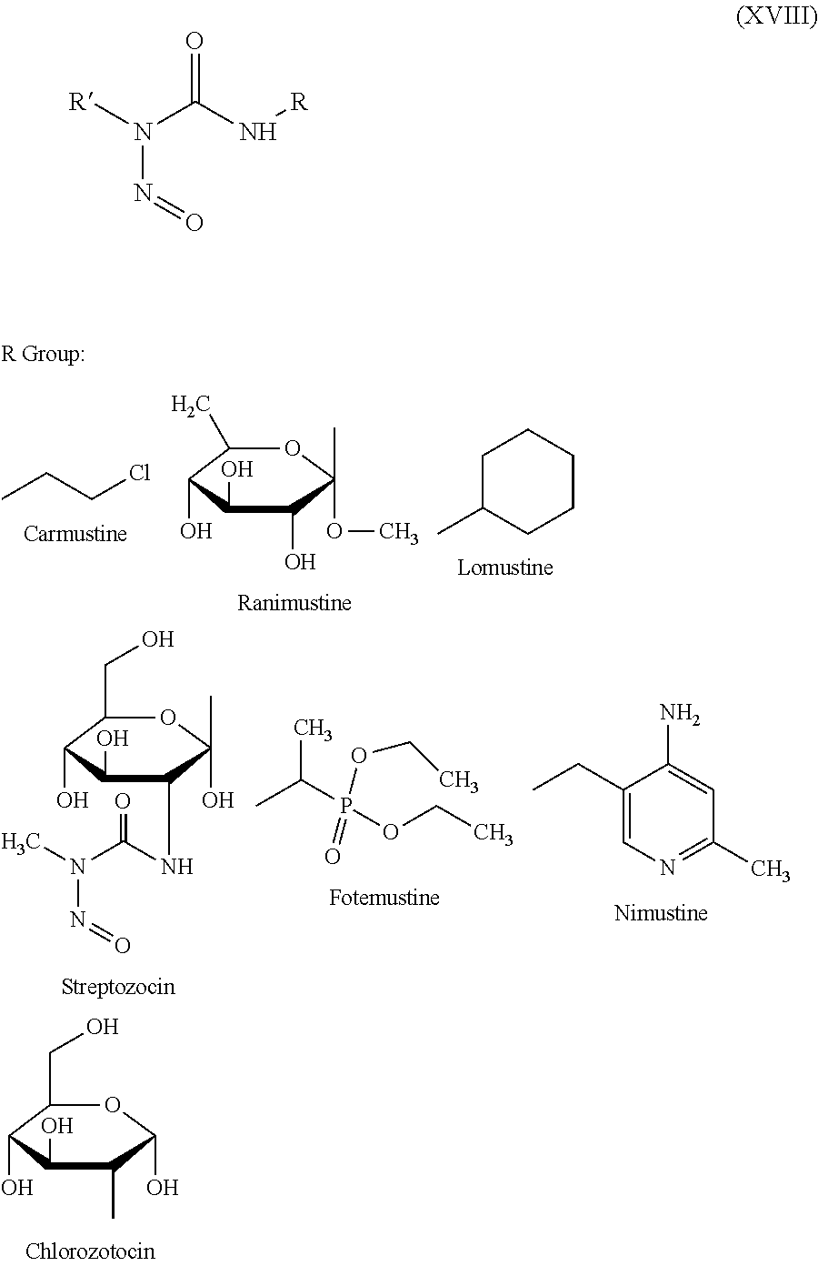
C1(O)C(O)C(C)C(O)OC1CO.CCCCl.C1(C)C(O)C(O)C(O)C(C)(OC)O1.C1C(C)CCCC1.C1(CO)C(O)C(O)C(NC(N(C)N=O)=O)C(C)(O)O1.CC(P(OCC)(=O)OCC)C.C1(CC)=CN=C(C)C=C1N.[R]N(C(N[R])=O)N=O
